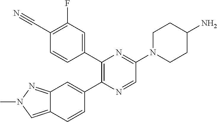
C1(C#N)=C(F)C=C(C2=C(C3=CC4=NN(C)C=C4C=C3)N=CC(N3CCC(N)CC3)=N2)C=C1
